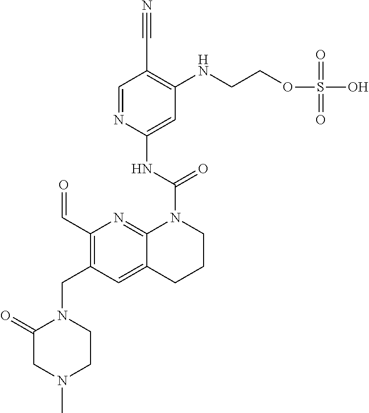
C1(=O)CN(C)CCN1CC1=C(C=O)N=C2C(=C1)CCCN2C(NC1=CC(NCCOS(O)(=O)=O)=C(C#N)C=N1)=O
